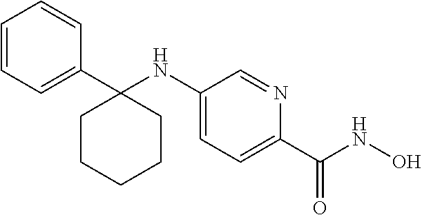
C1=CC=C(C2(NC3=CC=C(C(NO)=O)N=C3)CCCCC2)C=C1
